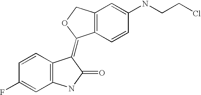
C12=C(C=CC(NCCCl)=C1)C(=C1C3=C(C=C(F)C=C3)NC1=O)OC2
